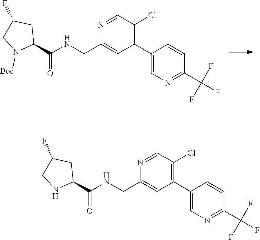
N1=CC(Cl)=C(C2=CN=C(C(F)(F)F)C=C2)C=C1CNC(C1N([Boc])CC(F)C1)=O.N1=CC(Cl)=C(C2=CN=C(C(F)(F)F)C=C2)C=C1CNC(C1NCC(F)C1)=O
